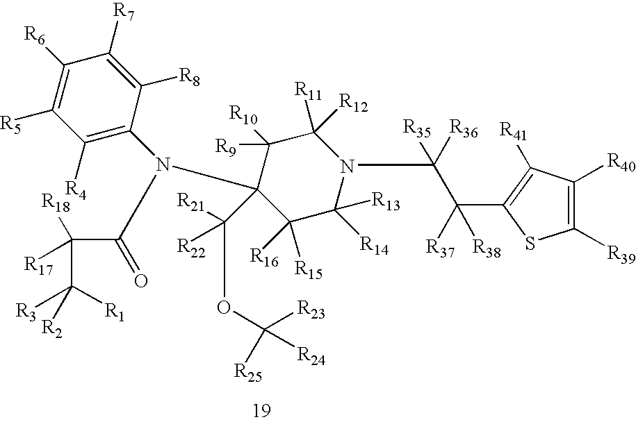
C1([R4])=C(N(C(C([R18])([R17])C([R3])([R2])[R1])=O)C2(C(OC([R24])([R23])[R25])([R21])[R22])C([R15])([R16])C([R13])([R14])N(C([R35])([R36])C([R38])([R37])C3=C([R41])C([R40])=C([R39])S3)C([R11])([R12])C2([R9])[R10])C([R8])=C([R7])C([R6])=C1[R5]
